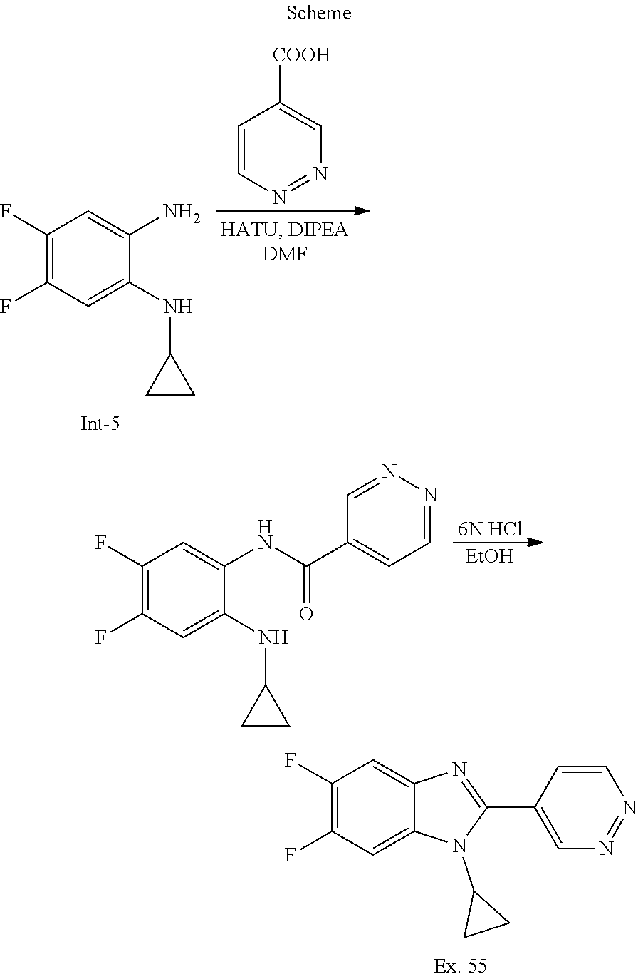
C1=CN=NC=C1[COOH].C1(F)=C(F)C=C(NC2CC2)C(N)=C1.[6N HCl].[EtOH].C1(F)=C(F)C=C(NC2CC2)C(NC(=O)C2=CC=NN=C2)=C1.C1(F)=C(F)C=C2C(=C1)N=C(C1=CN=NC=C1)N2C1CC1
